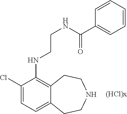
C1(Cl)=CC=C2C(=C1NCCNC(C1=CC=CC=C1)=O)CCNCC2
